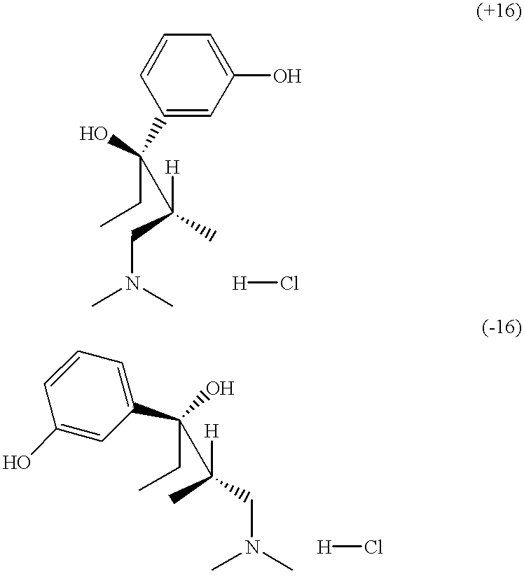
C1(O)=CC=CC(C(O)(CC)C([H])(CN(C)C)C)=C1.[H]Cl.C1(O)=CC(C(CC)(O)C([H])(C)CN(C)C)=CC=C1.[H]Cl
